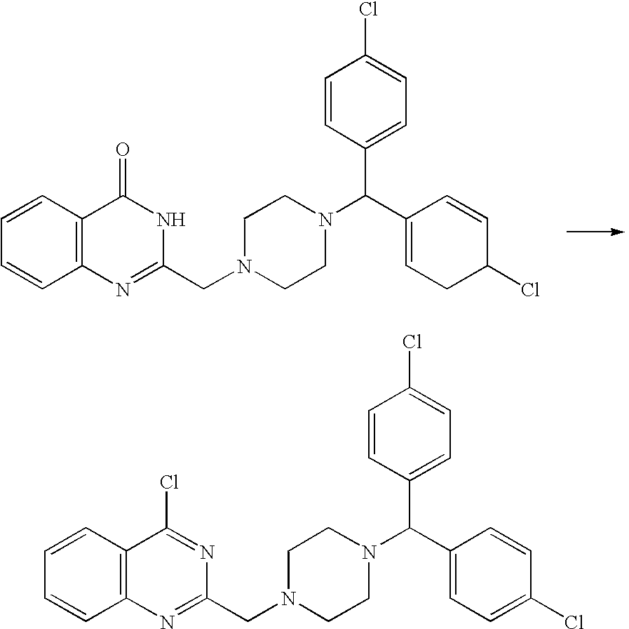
C12=C(C=CC=C1)C(=O)NC(CN1CCN(C(C3=CCC(Cl)C=C3)C3=CC=C(Cl)C=C3)CC1)=N2.C12=C(C=CC=C1)C(Cl)=NC(CN1CCN(C(C3=CC=C(Cl)C=C3)C3=CC=C(Cl)C=C3)CC1)=N2
